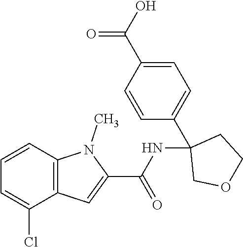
C12=C(C=CC=C1Cl)N(C)C(C(NC1(C3=CC=C(C(O)=O)C=C3)COCC1)=O)=C2
